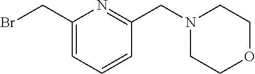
C1(CBr)=CC=CC(CN2CCOCC2)=N1
